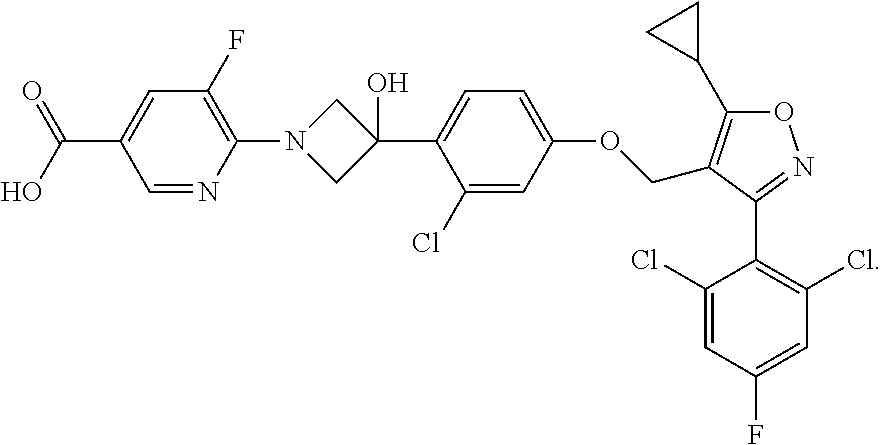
O1C(C2CC2)=C(COC2=CC=C(C3(O)CN(C4=C(F)C=C(C(=O)O)C=N4)C3)C(Cl)=C2)C(C2=C(Cl)C=C(F)C=C2Cl)=N1
